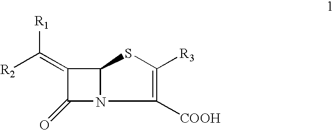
C1(=C([R2])[R1])C(=O)N2C1SC([R3])=C2[COOH]
